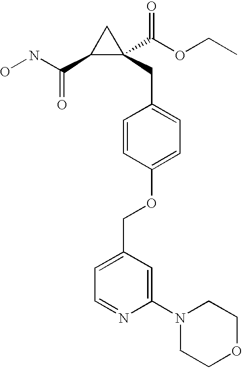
ONC(C1C(CC2=CC=C(OCC3=CC=NC(N4CCOCC4)=C3)C=C2)(C(OCC)=O)C1)=O
